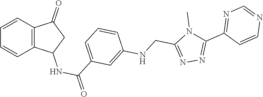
N1=C(CNC2=CC(C(NC3C4=C(C=CC=C4)C(=O)C3)=O)=CC=C2)N(C)C(C2=NC=NC=C2)=N1
